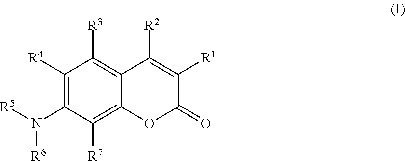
C1([R4])=C(N([R5])[R6])C([R7])=C2C(=C1[R3])C([R2])=C([R1])C(=O)O2
